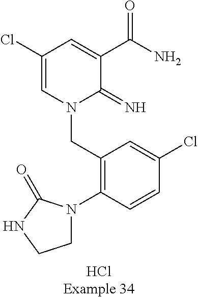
C(N1C(=N)C(C(N)=O)=CC(Cl)=C1)C1=C(N2CCNC2=O)C=CC(Cl)=C1
